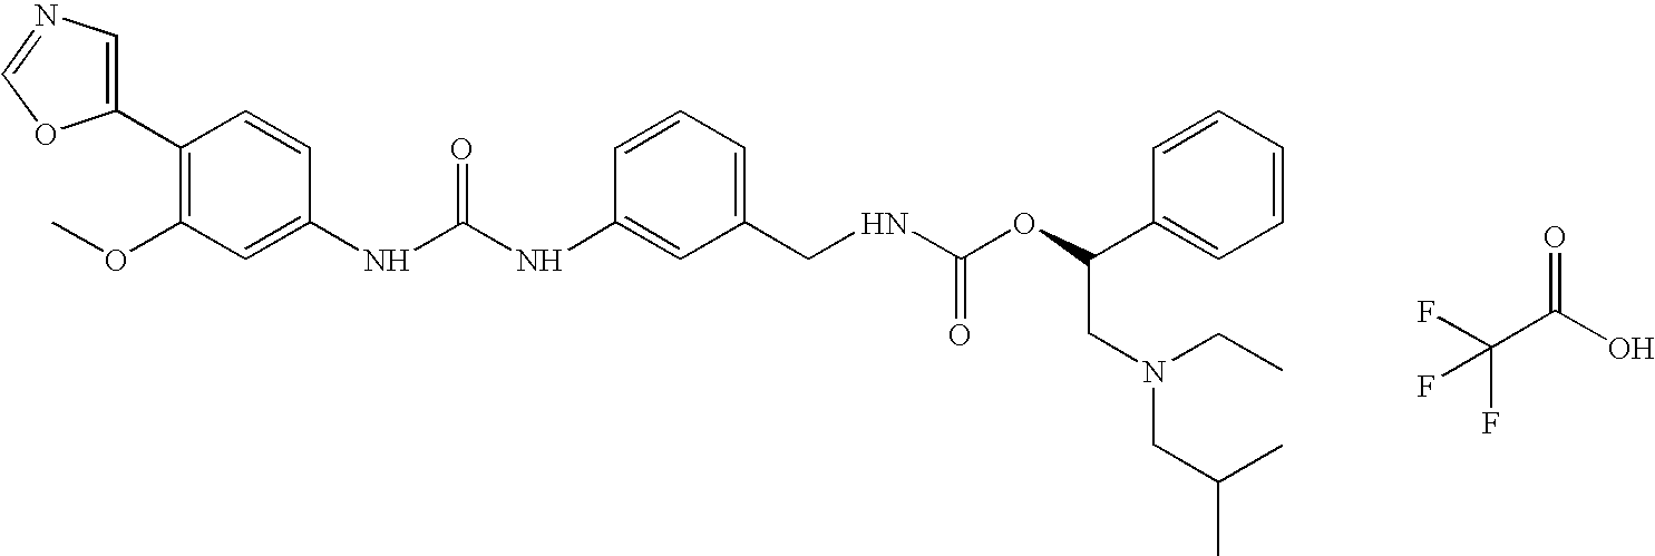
C1(C2=C(OC)C=C(NC(NC3=CC(CNC(OC(C4=CC=CC=C4)CN(CC)CC(C)C)=O)=CC=C3)=O)C=C2)=CN=CO1.FC(C(O)=O)(F)F
